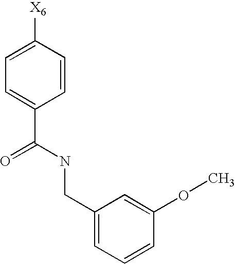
C1=CC([X6])=CC=C1C(NCC1=CC=CC(OC)=C1)=O
